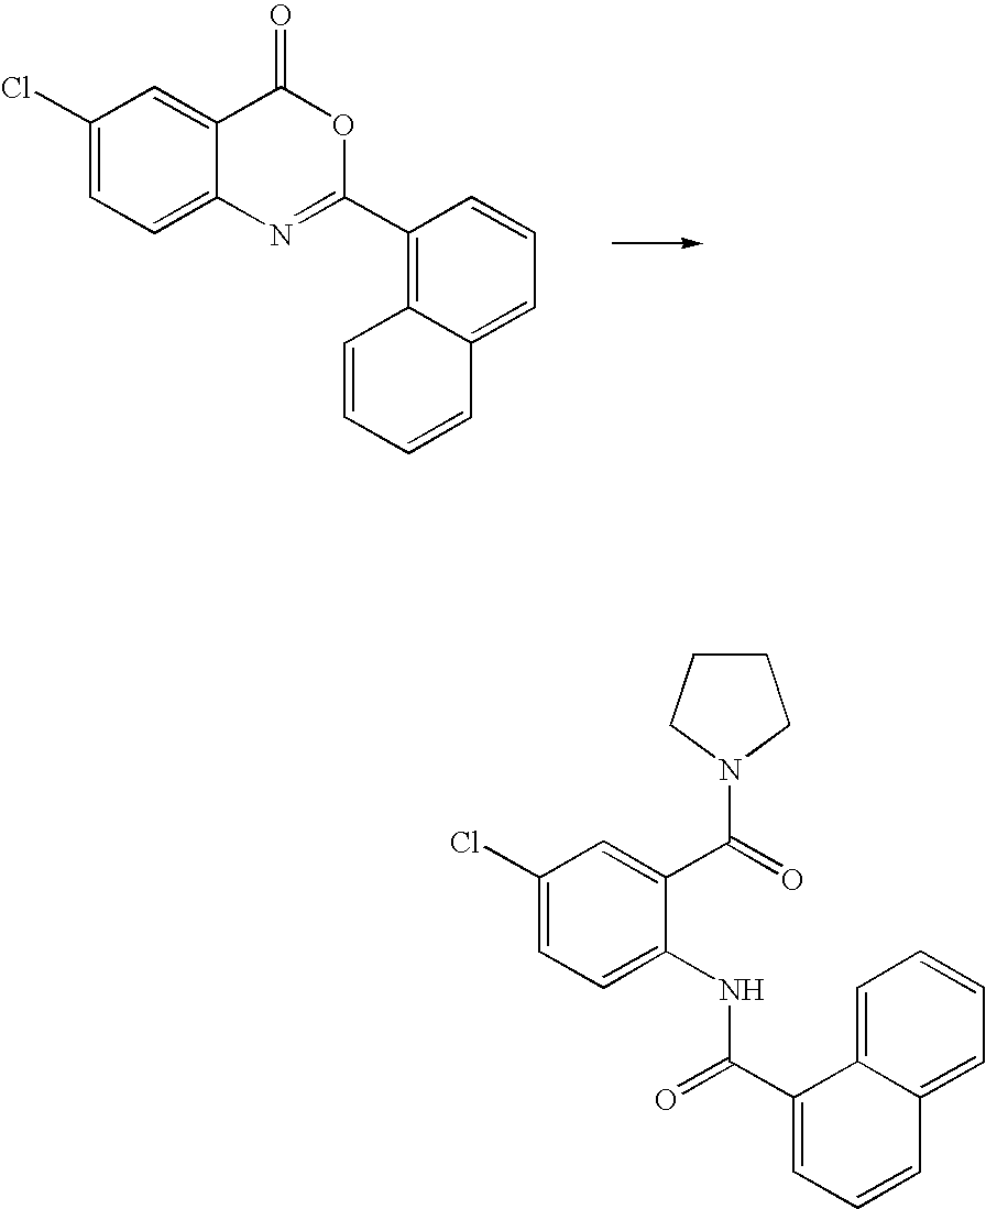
C1(Cl)=CC=C2C(=C1)C(=O)OC(C1=C3C(=CC=C1)C=CC=C3)=N2.C1(Cl)=CC=C(NC(C2=CC=CC3=CC=CC=C32)=O)C(C(=O)N2CCCC2)=C1
